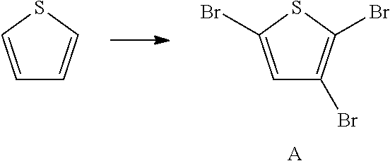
C1=C(Br)SC(Br)=C1Br.[A].C1=CSC=C1
